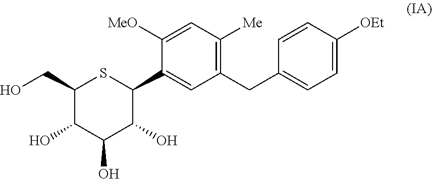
C1(CO)C(O)C(O)C(O)C(C2=CC(CC3=CC=C([OEt])C=C3)=C([Me])C=C2[MeO])S1
